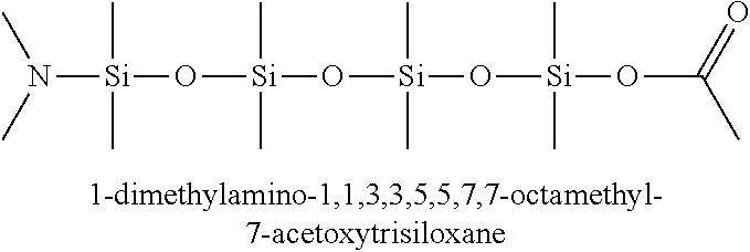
N([Si](C)(C)O[Si](C)(C)O[Si](C)(C)O[Si](C)(C)OC(C)=O)(C)C
